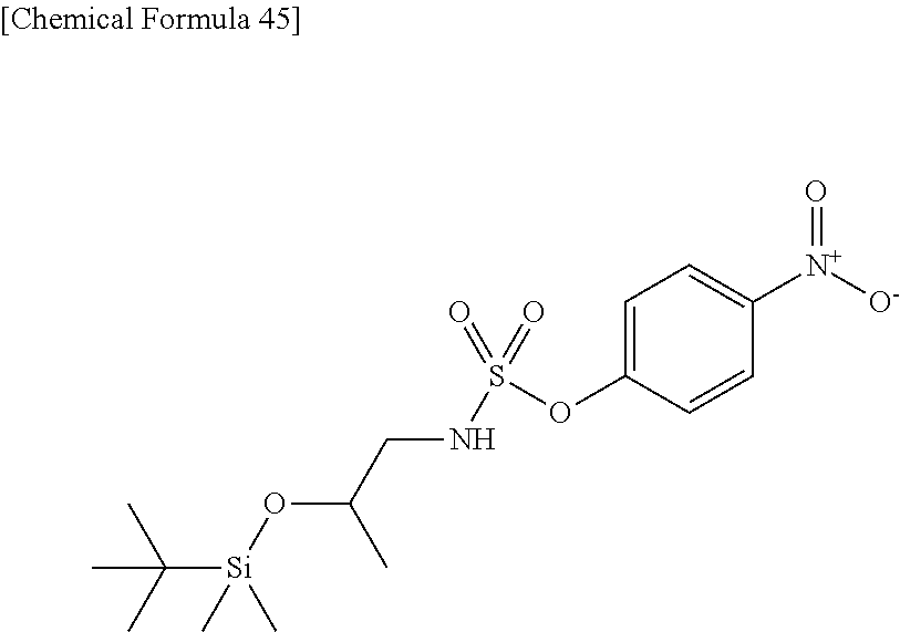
S(OC1=CC=C([N+]([O-])=O)C=C1)(=O)(=O)NCC(O[Si](C(C)(C)C)(C)C)C
